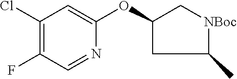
C1(Cl)=C(F)C=NC(OC2CC(C)[NBoc]C2)=C1
